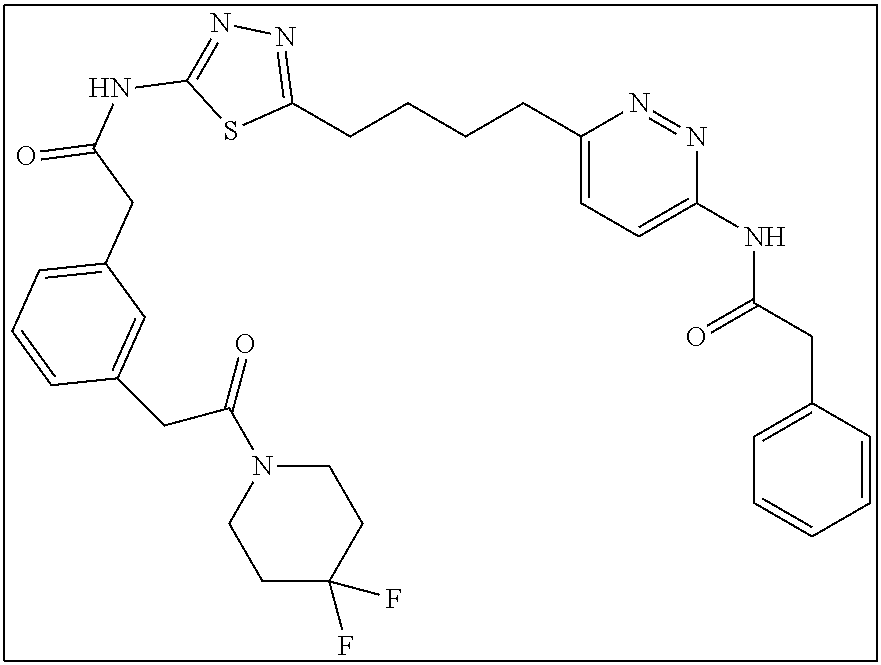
C1(CCCCC2=NN=C(NC(=O)CC3=CC=CC(CC(N4CCC(F)(F)CC4)=O)=C3)S2)=CC=C(NC(CC2=CC=CC=C2)=O)N=N1
